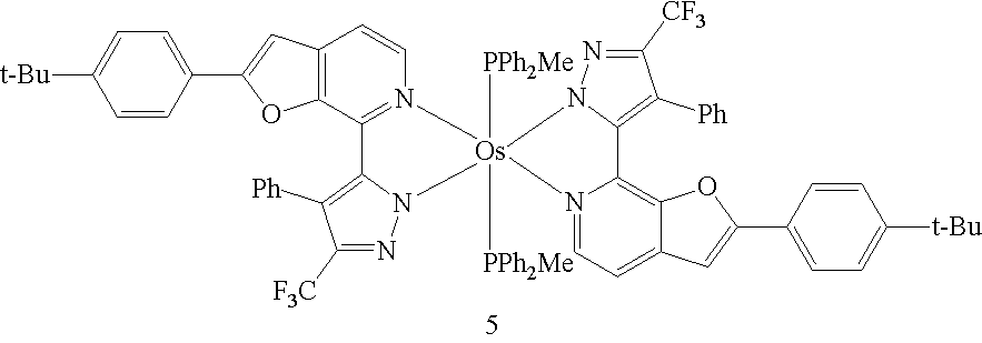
C1=N2C(=C3C(=C1)C=C(C1=CC=C([t-Bu])C=C1)O3)C1=C([Ph])C([CF3])=NN1[Os]21([PPh2Me])([PPh2Me])N2C(=C([Ph])C([F3C])=N2)C2=N1C=CC1=C2OC(C2=CC=C([t-Bu])C=C2)=C1
